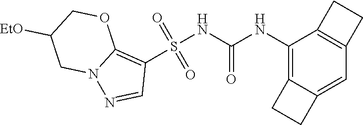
S(NC(NC1=C2C(=CC3=C1CC3)CC2)=O)(C1=C2N(N=C1)CC([EtO])CO2)(=O)=O
